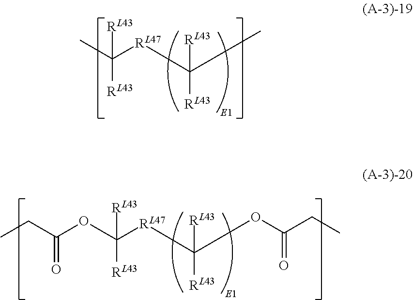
CC([RL47]C(C)([RL43])[RL43])([RL43])[RL43].O(C([RL47]C(OC(CC)=O)([RL43])[RL43])([RL43])[RL43])C(CC)=O
